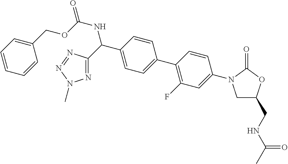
C1=CC=C(COC(NC(C2=CC=C(C3=C(F)C=C(N4CC(CNC(C)=O)OC4=O)C=C3)C=C2)C2=NN(C)N=N2)=O)C=C1
